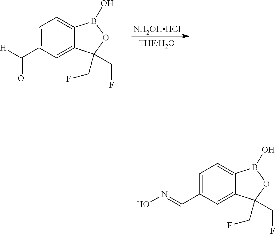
[NH2OHHCl].C1=C(C([H])=O)C=C2C(=C1)B(O)OC2(CF)CF.C1=C(C=NO)C=C2C(=C1)B(O)OC2(CF)CF
